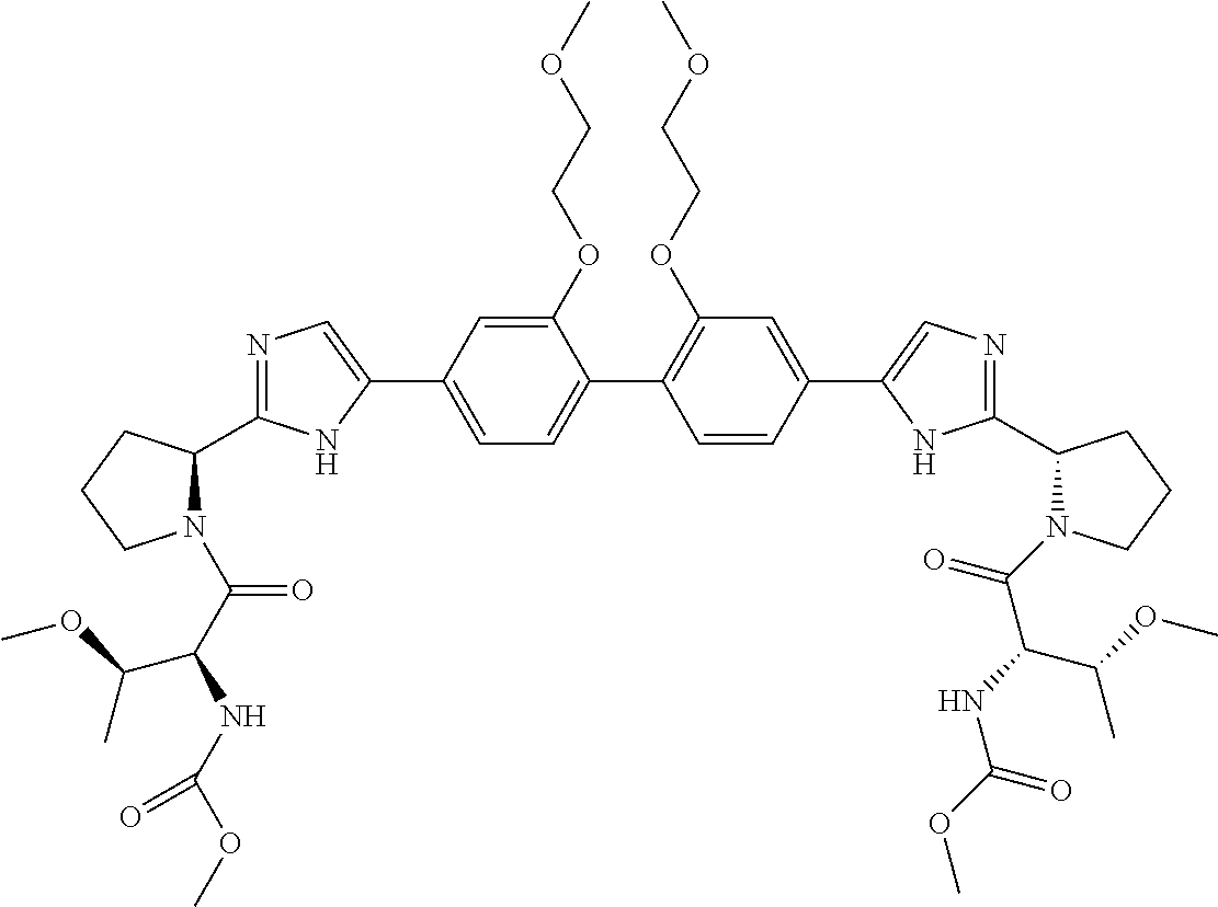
C1(OCCOC)=CC(C2=CN=C(C3N(C(C(NC(OC)=O)C(OC)C)=O)CCC3)N2)=CC=C1C1=C(OCCOC)C=C(C2=CN=C(C3N(C(=O)C(NC(OC)=O)C(OC)C)CCC3)N2)C=C1
